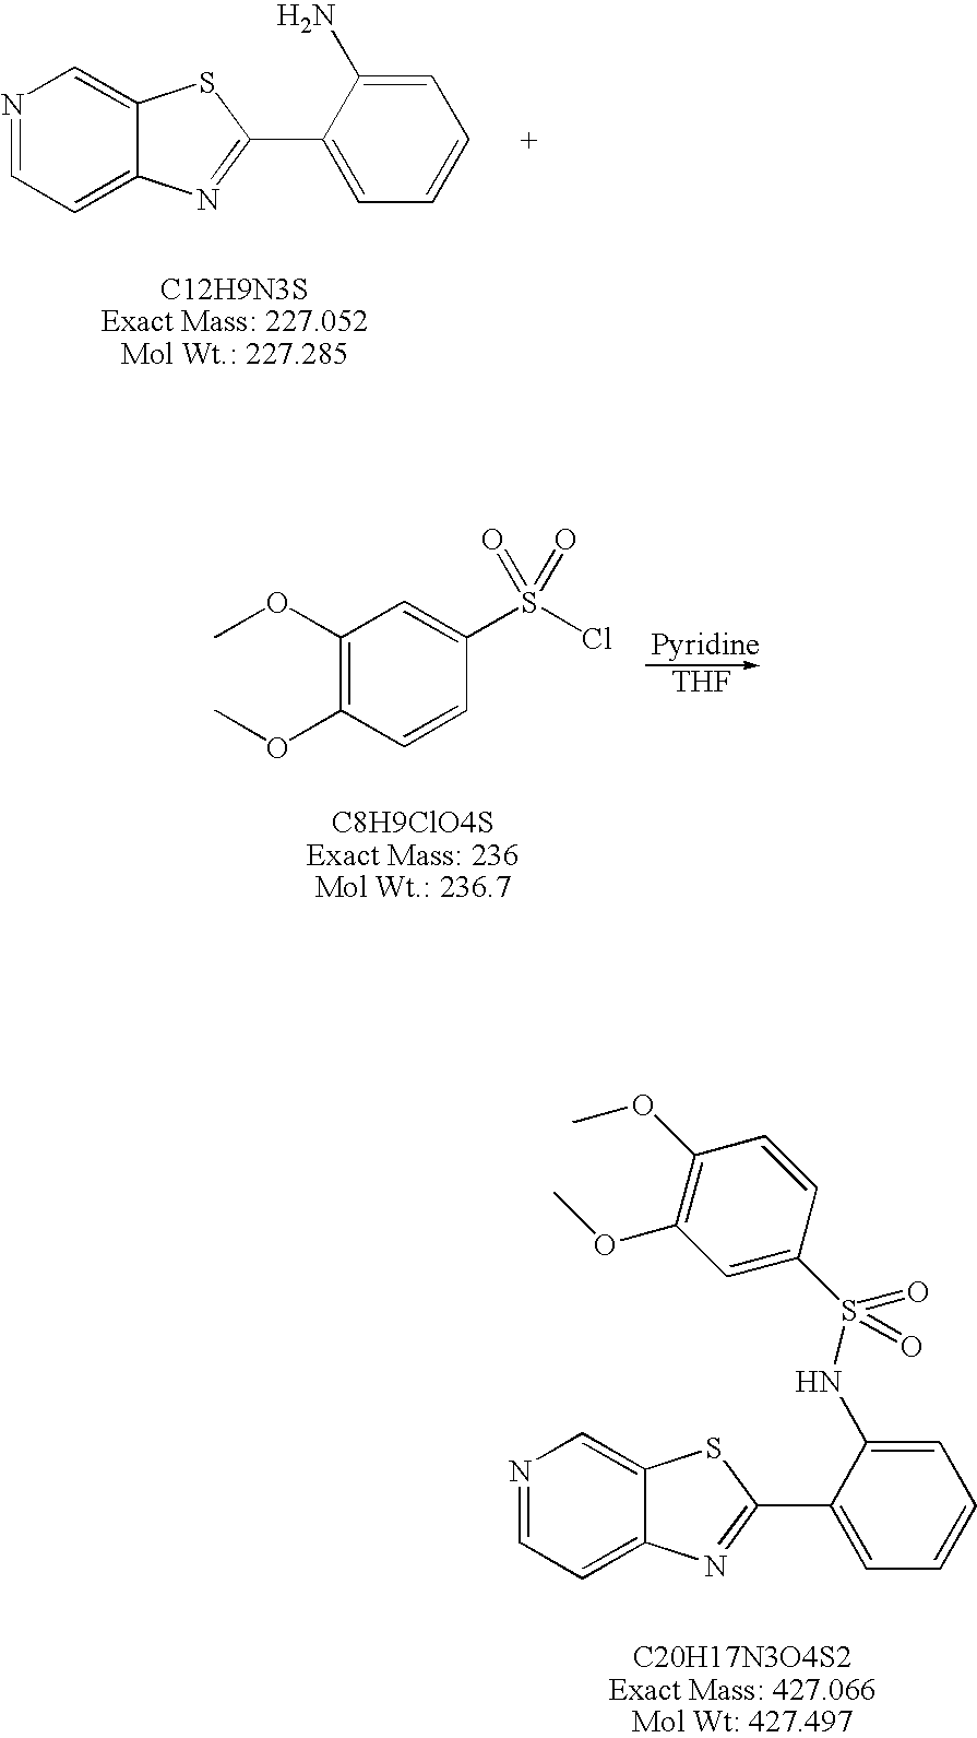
N1=CC=C2C(=C1)SC(C1=CC=CC=C1N)=N2.COC1=C(OC)C=CC(S(Cl)(=O)=O)=C1.[THF].N1=CC=C2C(=C1)SC(C1=CC=CC=C1NS(C1=CC(OC)=C(OC)C=C1)(=O)=O)=N2
